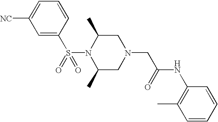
S(N1C(C)CN(CC(NC2=C(C)C=CC=C2)=O)CC1C)(=O)(C1=CC([NC])=CC=C1)=O
